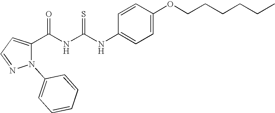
C(NC(NC1=CC=C(OCCCCCC)C=C1)=S)(=O)C1=CC=NN1C1=CC=CC=C1
